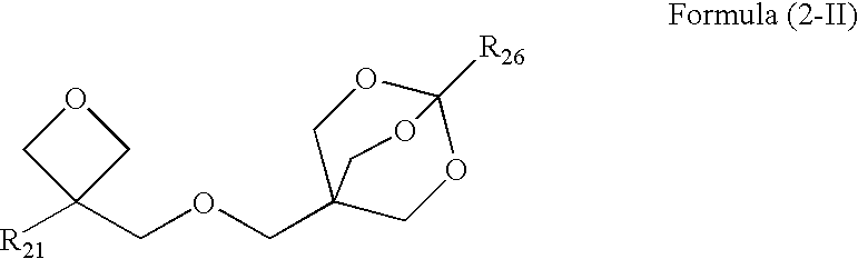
C12([R26])OCC(COCC3([R21])COC3)(CO1)CO2
